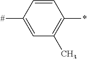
C1=CC([#])=CC(C)=C1*
